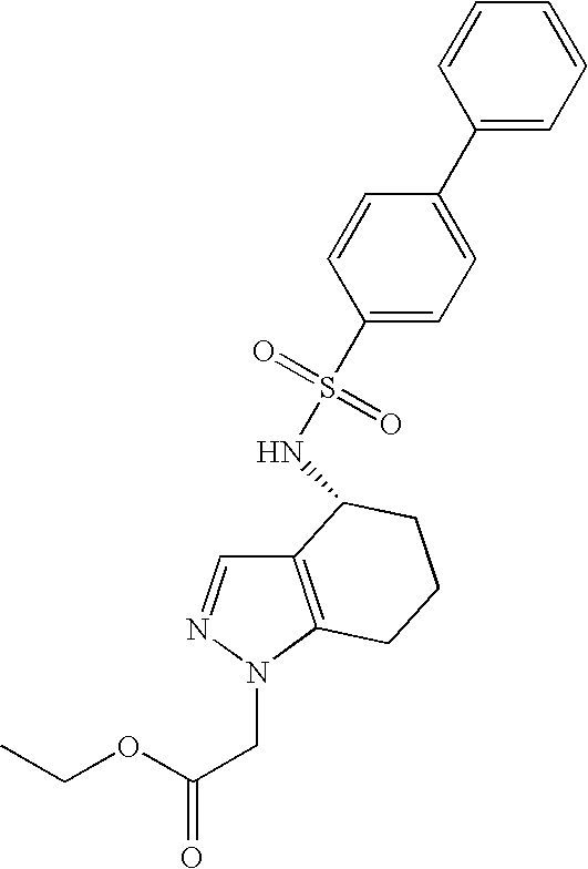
C12=C(N(CC(=O)OCC)N=C1)CCCC2NS(=O)(=O)C1=CC=C(C2=CC=CC=C2)C=C1
